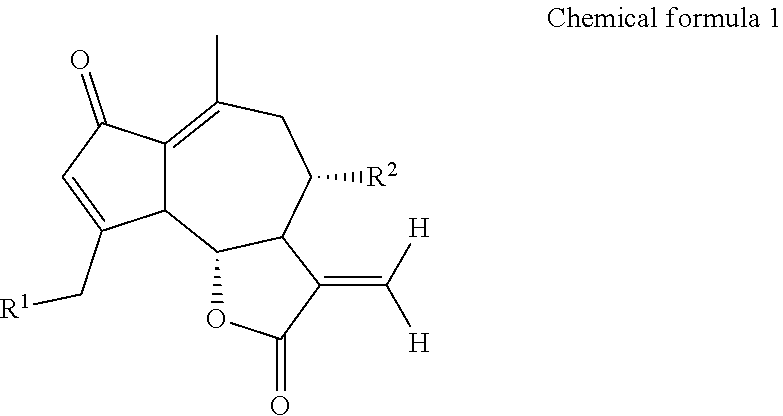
C12=C(C)CC([R2])C3C(C1C(C[R1])=CC2=O)OC(=O)C3=C([H])[H]
